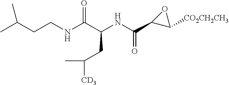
CC(CCNC(C(NC(C1C([CO2CH2CH3])O1)=O)CC(C)[CD3])=O)C
